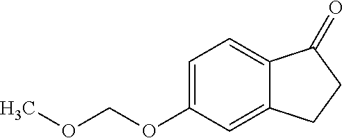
COCOC1=CC=C2C(=C1)CCC2=O
